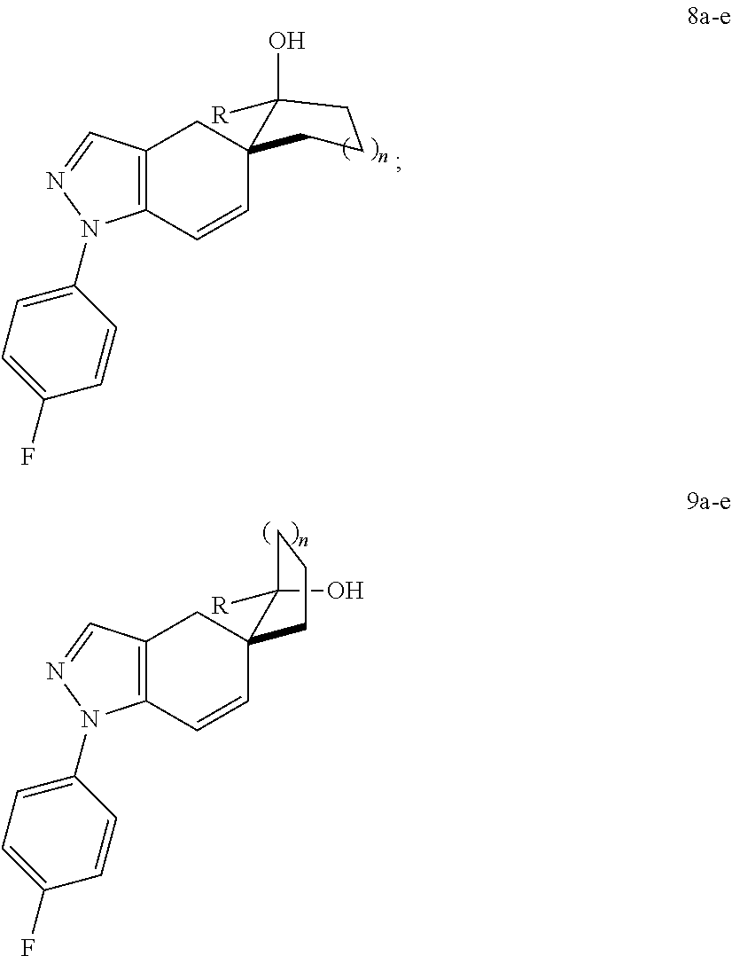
C12=C(C=CC3(C1)CCCC3(O)[R])N(C1=CC=C(F)C=C1)N=C2.C1(O)([R])C2(C=CC3=C(C2)C=NN3C2=CC=C(F)C=C2)CCC1
